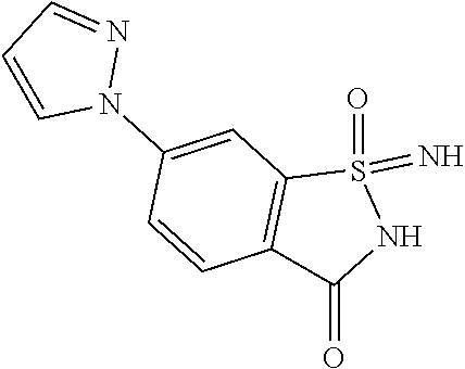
C12=C(S(=O)(=N)NC1=O)C=C(N1N=CC=C1)C=C2
